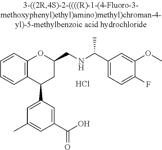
C12=C(C(C3=CC(C)=CC(C(O)=O)=C3)CC(CNC(C)C3=CC=C(F)C(OC)=C3)O1)C=CC=C2.Cl
